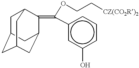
C1C2CC3CC(C(=C(c4cc(O)ccc4)OCC[CZ(CO2R)2])C1C3)C2
